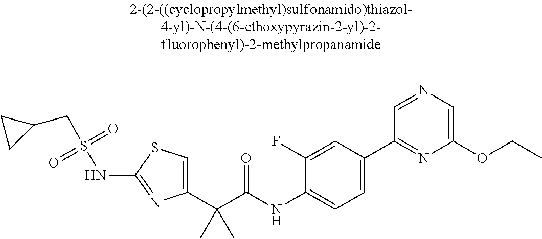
C1(C(C(NC2=CC=C(C3=NC(OCC)=CN=C3)C=C2F)=O)(C)C)=CSC(NS(CC2CC2)(=O)=O)=N1
